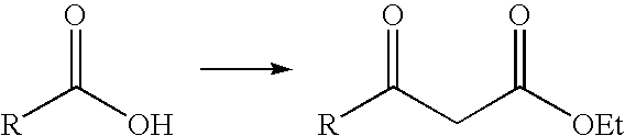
[R]C(O)=O.[R]C(CC([OEt])=O)=O
